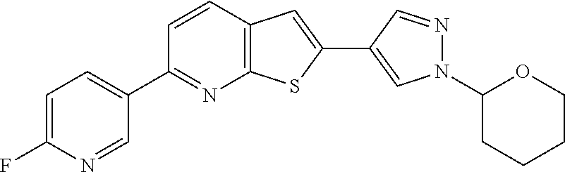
C1(C2=NC3=C(C=C2)C=C(C2=CN(C4CCCCO4)N=C2)S3)=CC=C(F)N=C1
